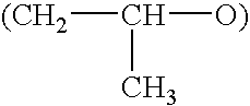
[(CH2]C([O)])C
